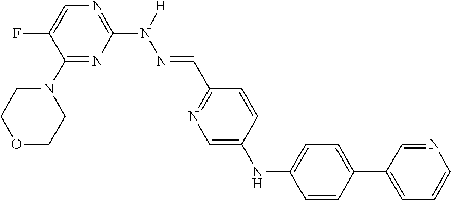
C1(N2CCOCC2)=NC(N([H])N=CC2=NC=C(NC3=CC=C(C4=CC=CN=C4)C=C3)C=C2)=NC=C1F
